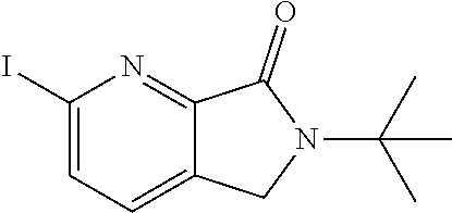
C(N1CC2=CC=C(I)N=C2C1=O)(C)(C)C
